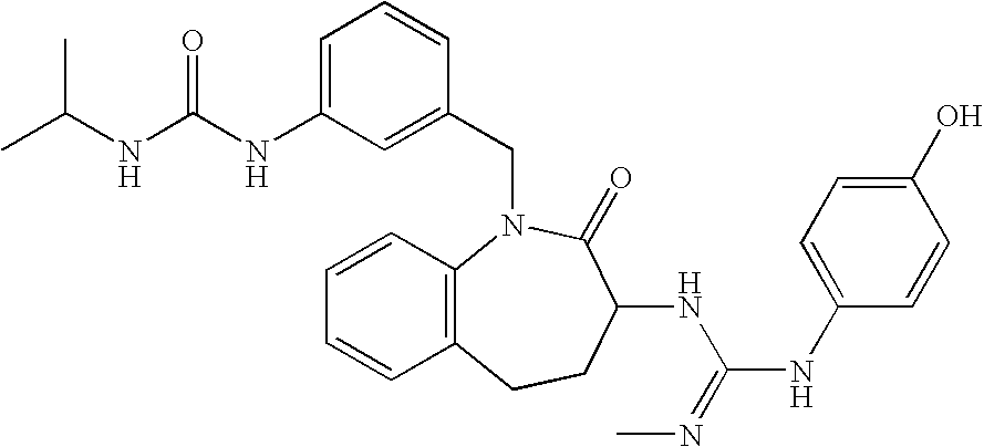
CC(NC(NC1=CC=CC(CN2C3=C(C=CC=C3)CCC(NC(=NC)NC3=CC=C(O)C=C3)C2=O)=C1)=O)C
